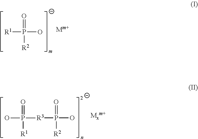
[R1]P(O)([R2])=O.[R3](P(O)([R2])=O)P(=O)(O)[R1]
